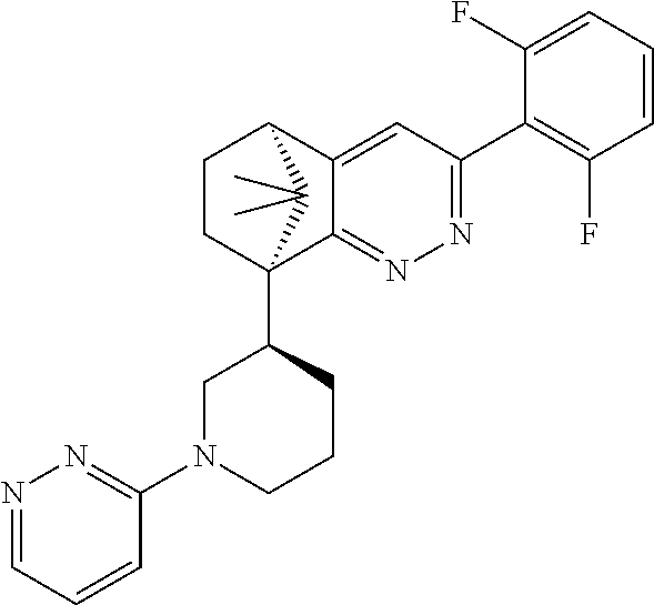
C1(F)=CC=CC(F)=C1C1=NN=C2C(=C1)C1CCC2(C2CN(C3=NN=CC=C3)CCC2)C1(C)C
